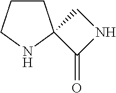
C1CCNC12C(=O)NC2
